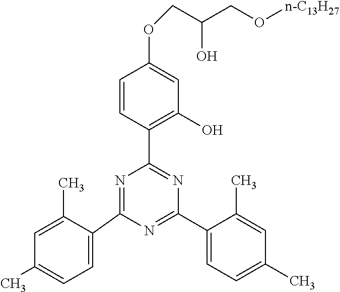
N1=C(C2=CC=C(C)C=C2C)N=C(C2=C(O)C=C(OCC(O)CO[n-C13H27])C=C2)N=C1C1=CC=C(C)C=C1C
